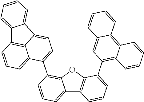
C12=CC=CC(C3=CC=C4C5=C(C=CC=C35)C3=CC=CC=C34)=C1OC1=C2C=CC=C1C1=C2C(=C3C(=C1)C=CC=C3)C=CC=C2
